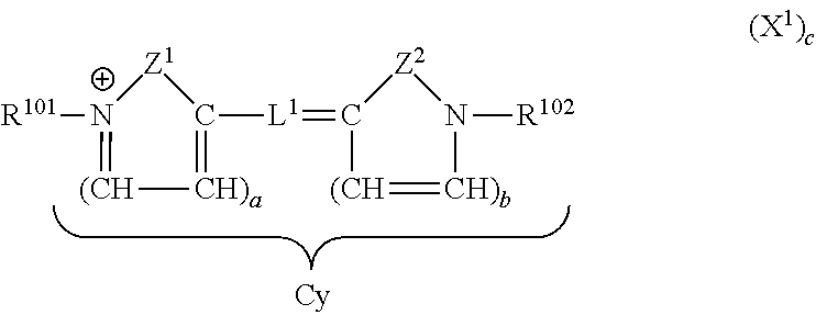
[R101][N+]1=[(CH][CH)a]=C([L1]=C2[Z2]N([R102])[CH)b]=[(CH]2)[Z1]1
